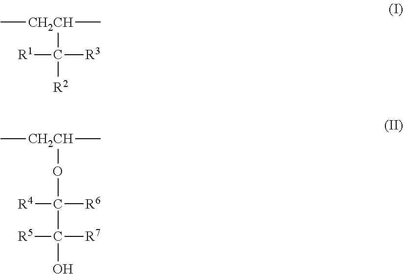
C[CH2CH](C)C([R1])([R3])[R2].C[CH2CH](C)OC(C(O)([R7])[R5])([R6])[R4]
